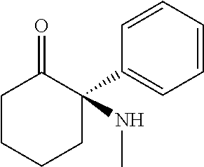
N(C)C1(C2=CC=CC=C2)CCCCC1=O
